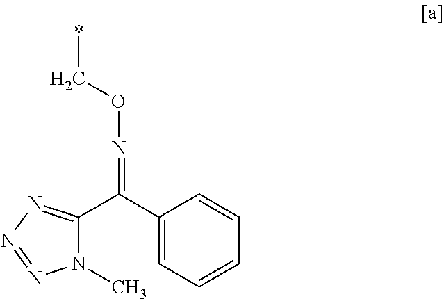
C1(C(=NOC*)C2=NN=NN2C)=CC=CC=C1
